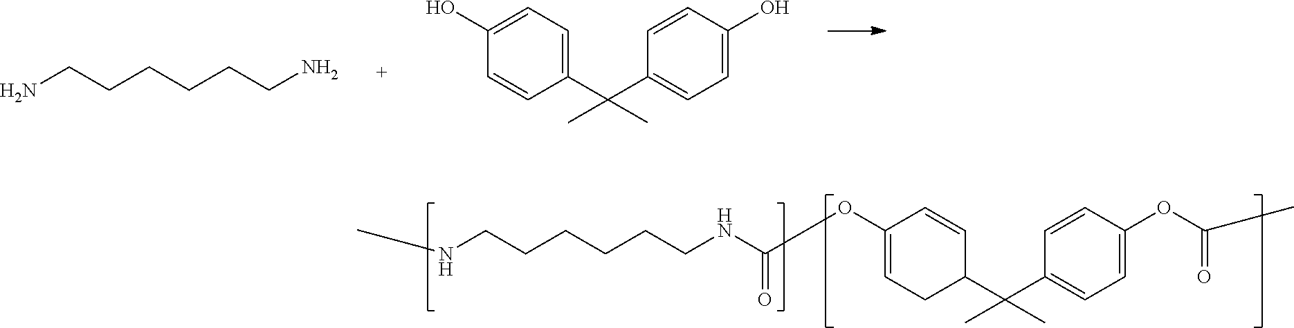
N(CCCCCCNC(COC1=CCC(C(C2=CC=C(OC(CC)=O)C=C2)(C)C)C=C1)=O)CC.NCCCCCCN.C1(O)=CC=C(C(C2=CC=C(O)C=C2)(C)C)C=C1
